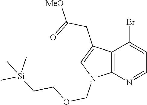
C12=C(N=CC=C1Br)N(COCC[Si](C)(C)C)C=C2CC(=O)[MeO]
